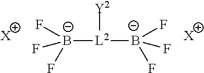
[B-]([L2]([B-](F)(F)F)[Y2])(F)(F)F.[X].[X]
